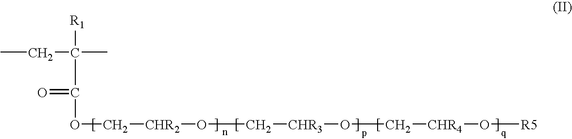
CCC([R1])(C(=O)OC[CHR2]OC[CHR3]OC[CHR4]O[R5])C
